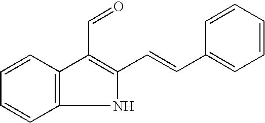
C1=CC2=C(C=C1)NC(C=CC1=CC=CC=C1)=C2C=O
